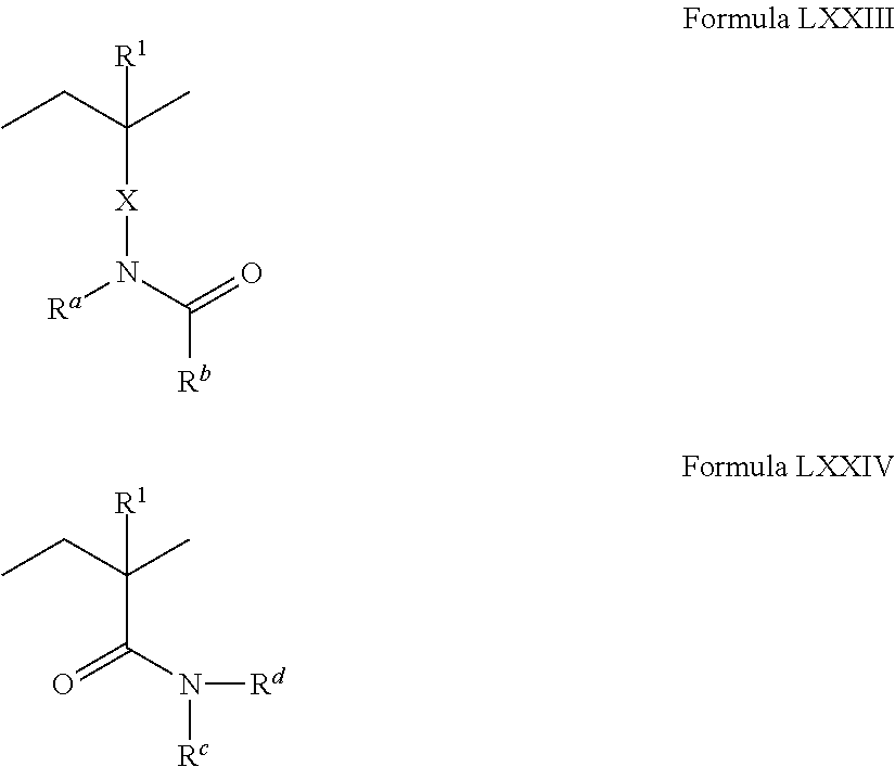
CCC(C)([R1])[X]N([Ra])C(=O)[Rb].CCC(C)([R1])C(=O)N([Rd])[Rc]
